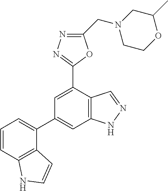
C1=CC2=C(C(C3=CC4=C(C(C5=NN=C(CN6CCOC(C)C6)O5)=C3)C=NN4)=C1)C=CN2
